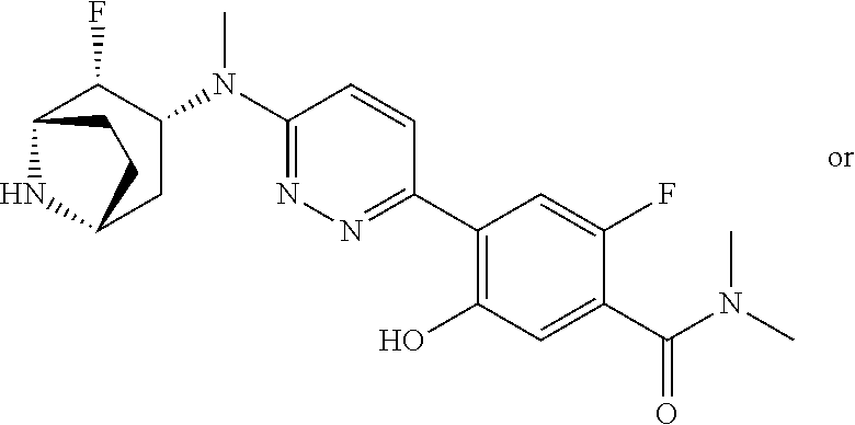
C1(C2=NN=C(N(C3C(F)C4NC(C3)CC4)C)C=C2)=C(O)C=C(C(N(C)C)=O)C(F)=C1
